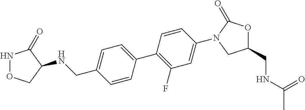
C1=CC(C2=C(F)C=C(N3C(=O)OC(CNC(C)=O)C3)C=C2)=CC=C1CNC1CONC1=O
